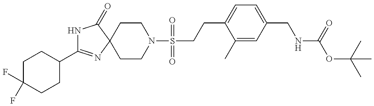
N1C(C2CCC(F)(F)CC2)=NC2(C1=O)CCN(S(=O)(=O)CCC1=CC=C(CNC(=O)OC(C)(C)C)C=C1C)CC2
